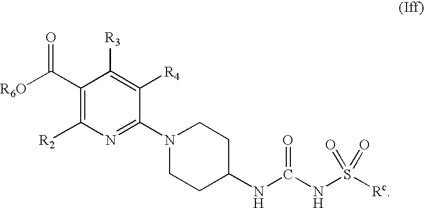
C1(C([R6O])=O)=C([R2])N=C(N2CCC(NC(NS([Rc])(=O)=O)=O)CC2)C([R4])=C1[R3]
